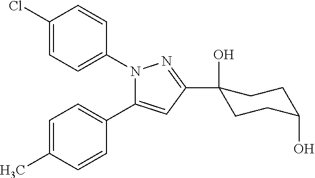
C1=C(Cl)C=CC(N2C(C3=CC=C(C)C=C3)=CC(C3(O)CCC(O)CC3)=N2)=C1
